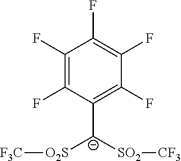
C1([C-]([SO2][CF3])[O2S][F3C])=C(F)C(F)=C(F)C(F)=C1F
